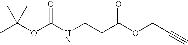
CC(OC(NCCC(OCC#C)=O)=O)(C)C
